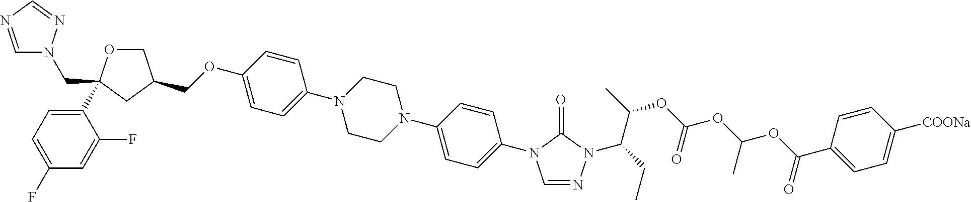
C(OC1=CC=C(N2CCN(C3=CC=C(N4C=NN(C(C(C)OC(OC(OC(C5=CC=C([COONa])C=C5)=O)C)=O)CC)C4=O)C=C3)CC2)C=C1)C1COC(C2=CC=C(F)C=C2F)(CN2C=NC=N2)C1
